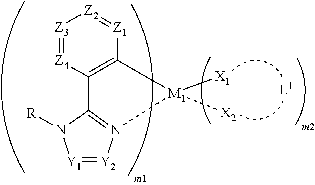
[Z3]1=[Z4]C2=C([Z1]=[Z2]1)[M1]([X1])([X2])N1=C2N([R])[Y1]=[Y2]1
